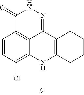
C1(=O)C2=C3C(=NN1)C1=C(NC3=C(Cl)C=C2)CCCC1
